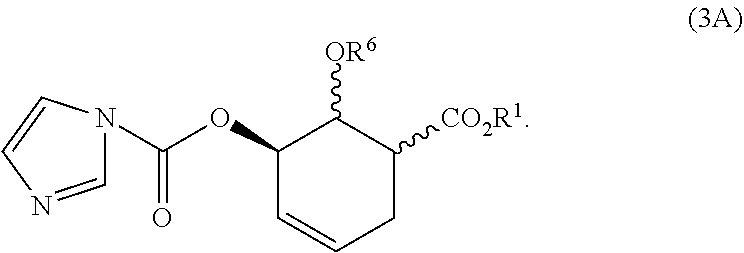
C1(OC(N2C=NC=C2)=O)C=CCC([CO2R1])C1[OR6]
